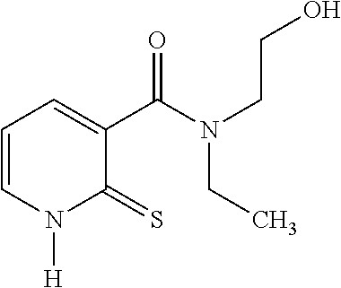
C1=CN([H])C(=S)C(C(N(CCO)CC)=O)=C1
